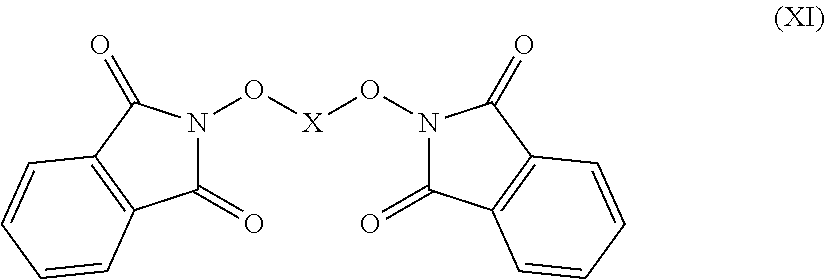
C1(=O)N(O[X]ON2C(=O)C3=C(C2=O)C=CC=C3)C(=O)C2=C1C=CC=C2
